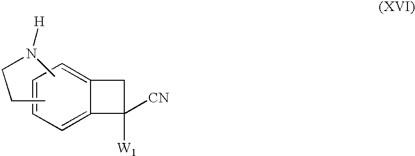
C1=CC=C2C(=C1)CC2([W1])[CN].CCCN(C)[H]
